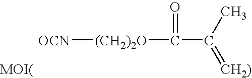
[OCN][(CH2)2O]C(=O)C(C)=[CH2)].[MOI(]
